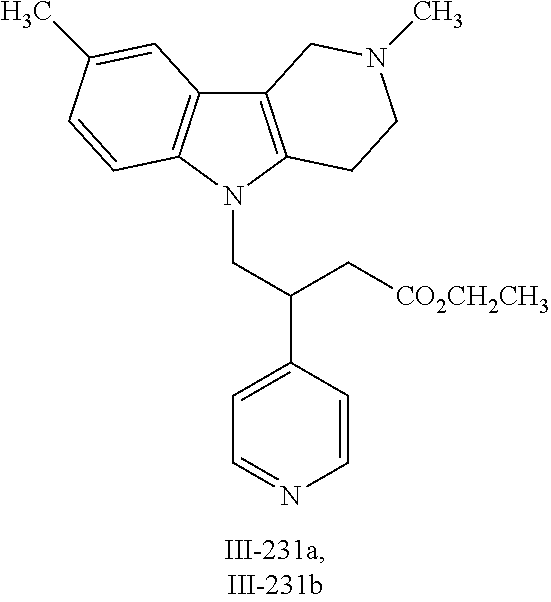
C12=C(N(CC(C3=CC=NC=C3)C[CO2CH2CH3])C3=C1C=C(C)C=C3)CCN(C)C2
